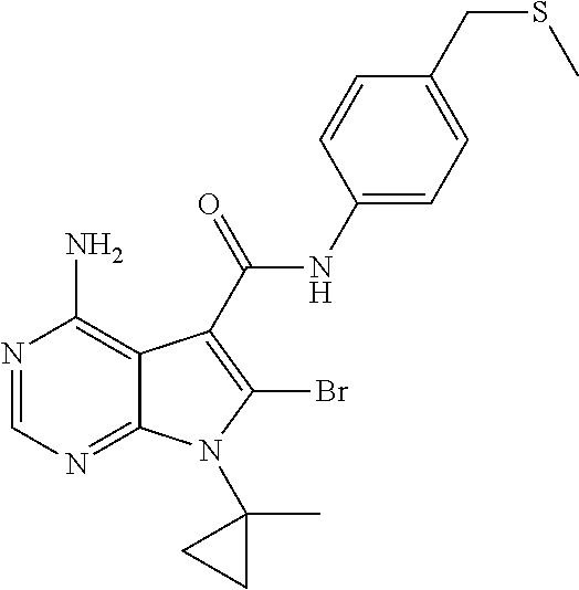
N1=CN=C2C(=C1N)C(C(NC1=CC=C(CSC)C=C1)=O)=C(Br)N2C1(C)CC1
